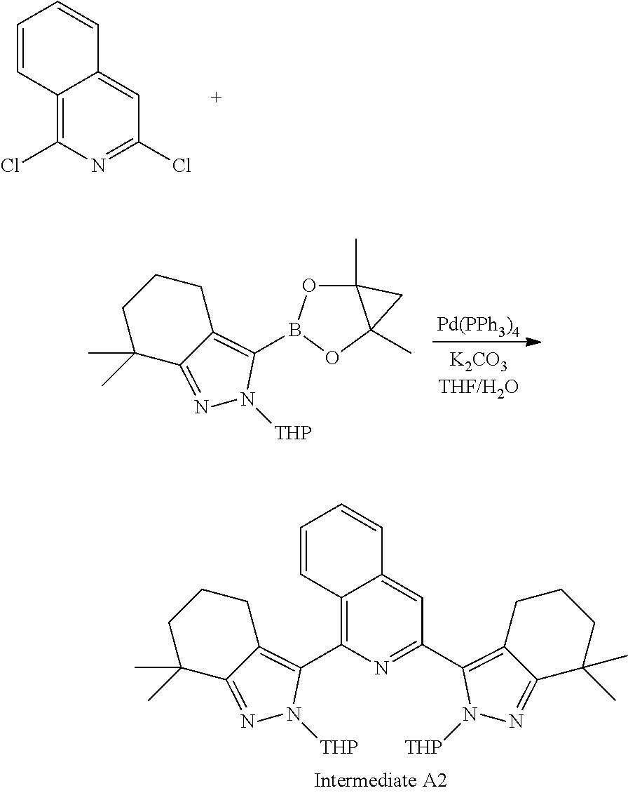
C12=C(Cl)N=C(Cl)C=C1C=CC=C2.[Pd(PPh3)4].C12(C)OB(C3=C4CCCC(C)(C)C4=NN3[THP])OC1(C)C2.C1CCC(C)(C)C2=NN([THP])C(C3=C4C(=CC(C5=C6CCCC(C)(C)C6=NN5[THP])=N3)C=CC=C4)=C12
